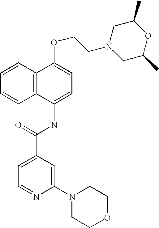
C1=CC2=C(C=C1)C(NC(C1=CC=NC(N3CCOCC3)=C1)=O)=CC=C2OCCN1CC(C)OC(C)C1
